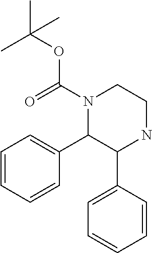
N1(C(=O)OC(C)(C)C)C(C2=CC=CC=C2)C(C2=CC=CC=C2)NCC1
